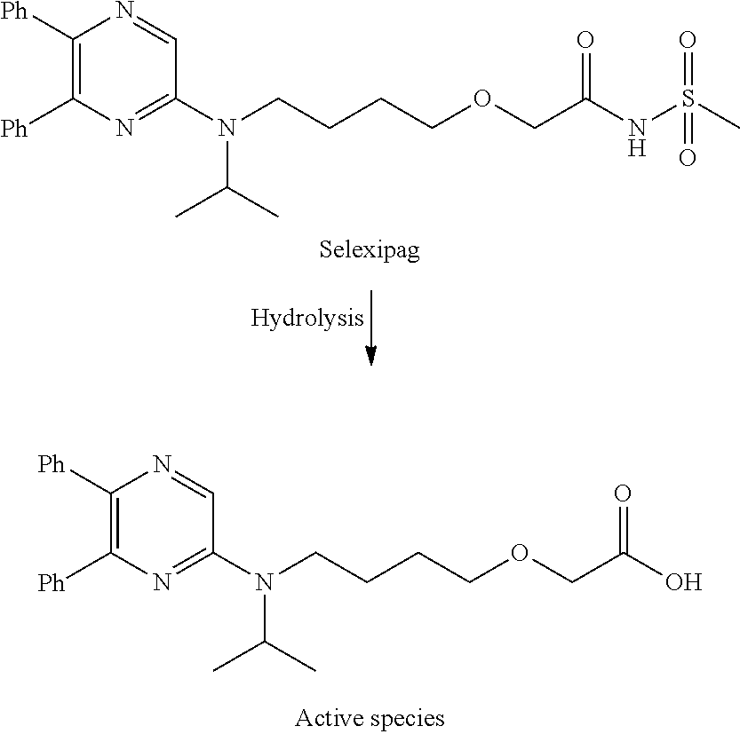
C1([Ph])=C([Ph])N=C(N(CCCCOCC(NS(C)(=O)=O)=O)C(C)C)C=N1.C1([Ph])=C([Ph])N=C(N(CCCCOCC(O)=O)C(C)C)C=N1
